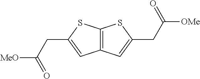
C12=C(C=C(CC([OMe])=O)S1)C=C(CC([MeO])=O)S2
